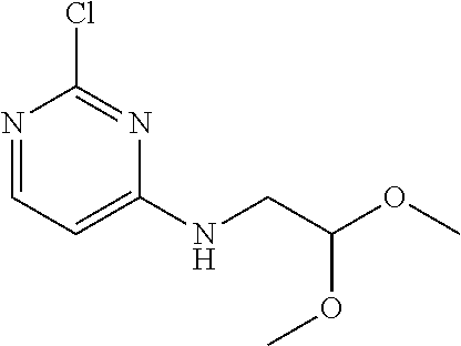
N1=CC=C(NCC(OC)OC)N=C1Cl
